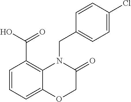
C1=CC=C2C(=C1C(O)=O)N(CC1=CC=C(Cl)C=C1)C(=O)CO2
